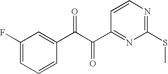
O=C(C(C1=NC(SC)=NC=C1)=O)C1=CC(F)=CC=C1
